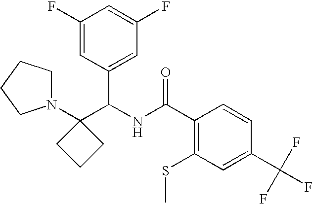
N1(C2(C(NC(C3=C(SC)C=C(C(F)(F)F)C=C3)=O)C3=CC(F)=CC(F)=C3)CCC2)CCCC1
